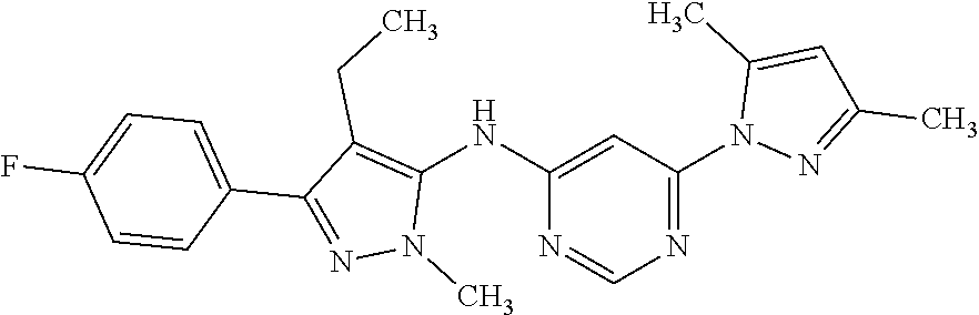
C1(NC2=C(CC)C(C3=CC=C(F)C=C3)=NN2C)=CC(N2N=C(C)C=C2C)=NC=N1
